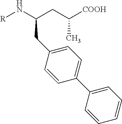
[R]NC(CC([COOH])C)CC1=CC=C(C2=CC=CC=C2)C=C1
